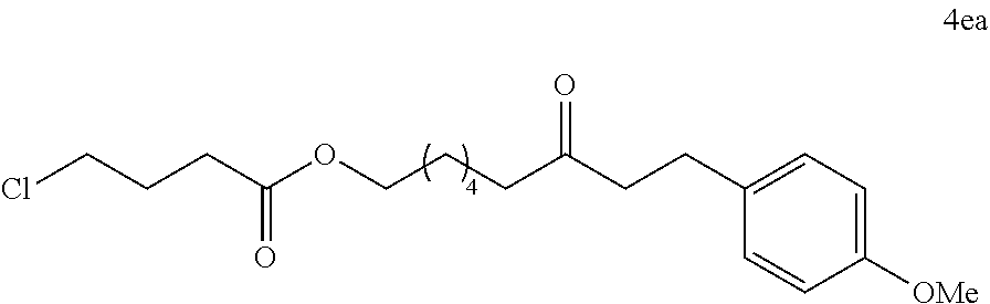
ClCCCC(OCCCC(CCC1=CC=C([OMe])C=C1)=O)=O
